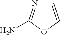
C1=COC(N)=N1
